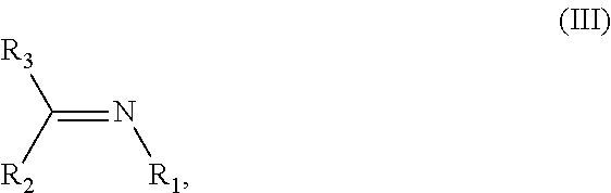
[R3]C([R2])=N[R1]
